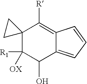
C12(C([R1])([OX])C(O)C3=CC=CC3=C1[R])CC2
